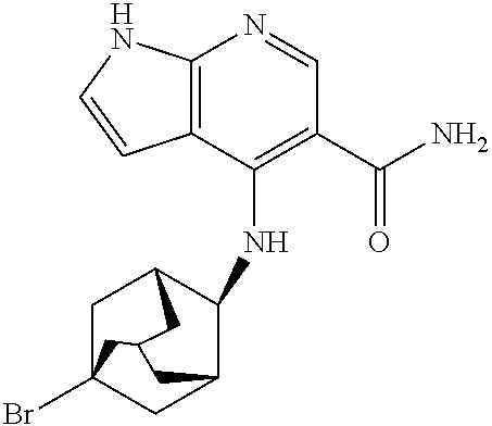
C12=C(C(NC3C4CC5(Br)CC3CC(C5)C4)=C(C(N)=O)C=N1)C=CN2
